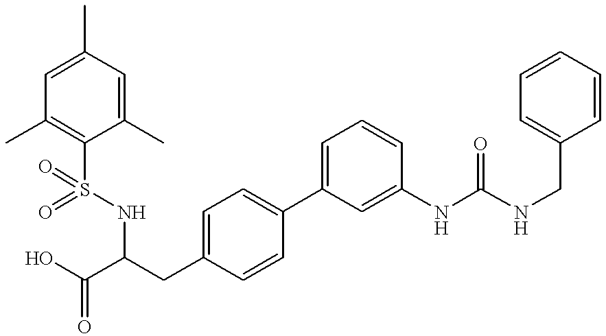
C1=C(CC(NS(C2=C(C)C=C(C)C=C2C)(=O)=O)C(O)=O)C=CC(C2=CC=CC(NC(=O)NCC3=CC=CC=C3)=C2)=C1
